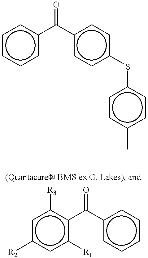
c1cccc(C(c2ccc(Sc3ccc(C)cc3)cc2)=O)c1.c1c([R2])cc([R1])c(C(c2ccccc2)=O)c1[R3]
